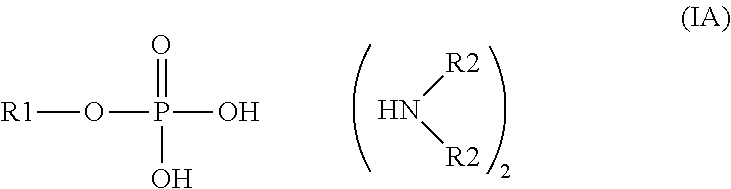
[R2]N[R2].[R1]OP(=O)(O)O
